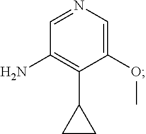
C1(C2CC2)=C(N)C=NC=C1OC
